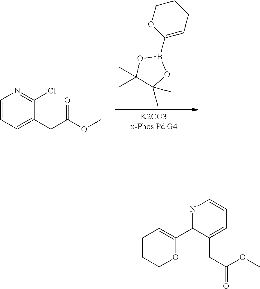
[K2CO3x-Phos Pd G4].B1(C2=CCCCO2)OC(C)(C)C(C)(C)O1.C1=CC=C(CC(OC)=O)C(Cl)=N1.N1=C(C2=CCCCO2)C(CC(=O)OC)=CC=C1
